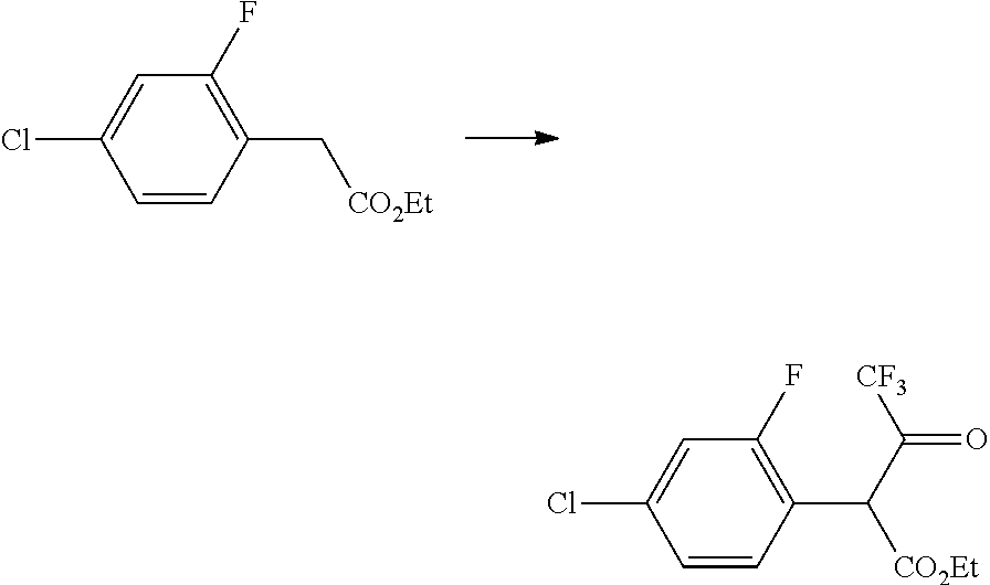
C1=CC(C[CO2Et])=C(F)C=C1Cl.C1=CC(C([CO2Et])C(=O)[CF3])=C(F)C=C1Cl
